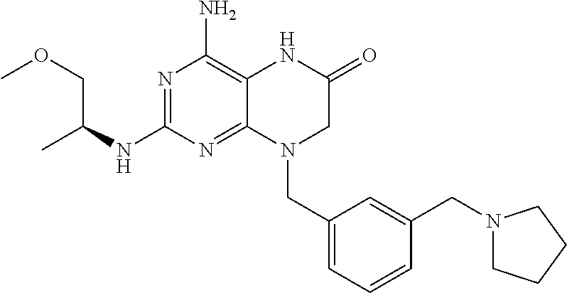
N1=C(NC(COC)C)N=C2C(=C1N)NC(=O)CN2CC1=CC=CC(CN2CCCC2)=C1
